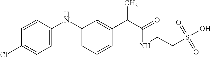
C12=C(C=CC(Cl)=C1)NC1=C2C=CC(C(C(=O)NCCS(O)(=O)=O)C)=C1
